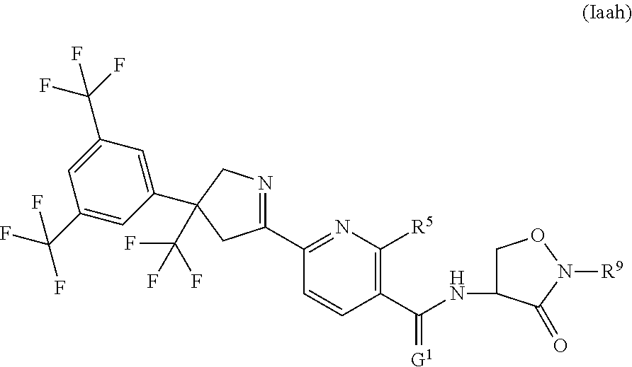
C(NC1CON([R9])C1=O)(C1=C([R5])N=C(C2=NCC(C3=CC(C(F)(F)F)=CC(C(F)(F)F)=C3)(C(F)(F)F)C2)C=C1)=[G1]
